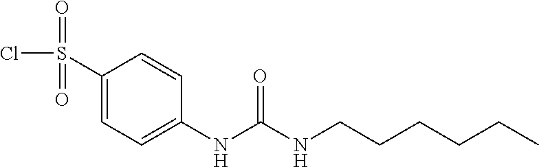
O=S(=O)(C1=CC=C(NC(NCCCCCC)=O)C=C1)Cl
